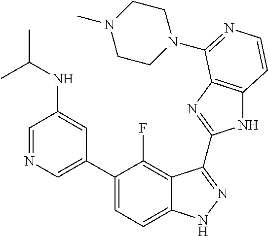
C1=C(C2=CC=C3C(=C2F)C(C2=NC4=C(N2)C=CN=C4N2CCN(C)CC2)=NN3)C=C(NC(C)C)C=N1
